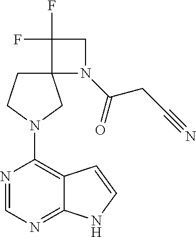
N1=CN=C2C(=C1N1CC3(CC1)N(C(CC#N)=O)CC3(F)F)C=CN2
